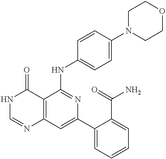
C12=C(C=C(C3=CC=CC=C3C(=O)N)N=C1NC1=CC=C(N3CCOCC3)C=C1)N=CNC2=O
